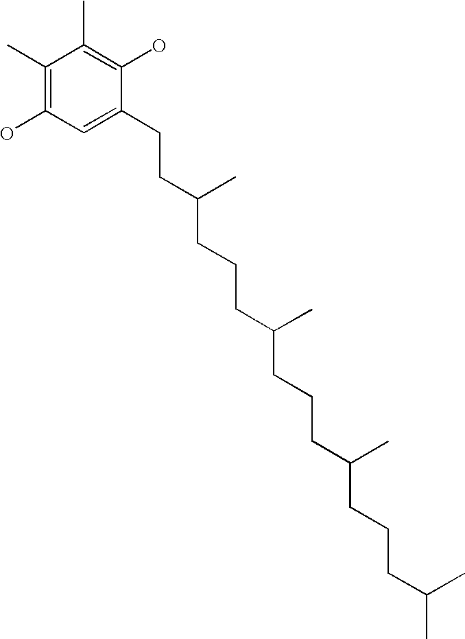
C1(C)=C(O)C=C(CCC(CCCC(CCCC(CCCC(C)C)C)C)C)C(O)=C1C
